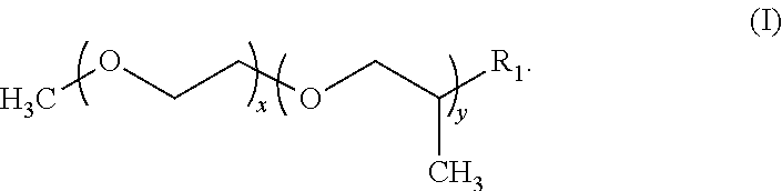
COCCOCC([R1])C
